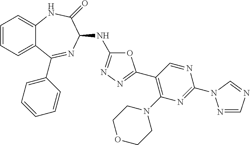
C1=CC=C2C(=C1)NC(=O)C(NC1=NN=C(C3=C(N4CCOCC4)N=C(N4N=CN=C4)N=C3)O1)N=C2C1=CC=CC=C1
